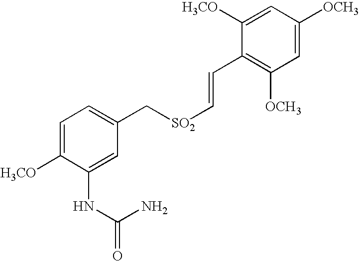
C1=C([H3CO])C(NC(=O)N)=CC(C[SO2]C=CC2=C([OCH3])C=C([OCH3])C=C2[H3CO])=C1
